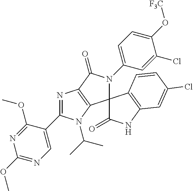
C1(OC)=NC=C(C2=NC3=C(C4(N(C5=CC=C(O[F3C])C(Cl)=C5)C3=O)C(=O)NC3=C4C=CC(Cl)=C3)N2C(C)C)C(OC)=N1
